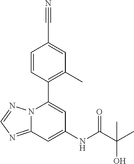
C1=CC(C2=CC(NC(C(C)(O)C)=O)=CC3=NC=NN23)=C(C)C=C1C#N
